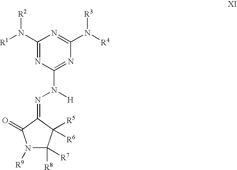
C1(N([R2])[R1])=NC(N([H])N=C2C(=O)N([R9])C([R8])([R7])C2([R5])[R6])=NC(N([R4])[R3])=N1
